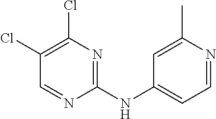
C1(NC2=CC=NC(C)=C2)=NC(Cl)=C(Cl)C=N1
